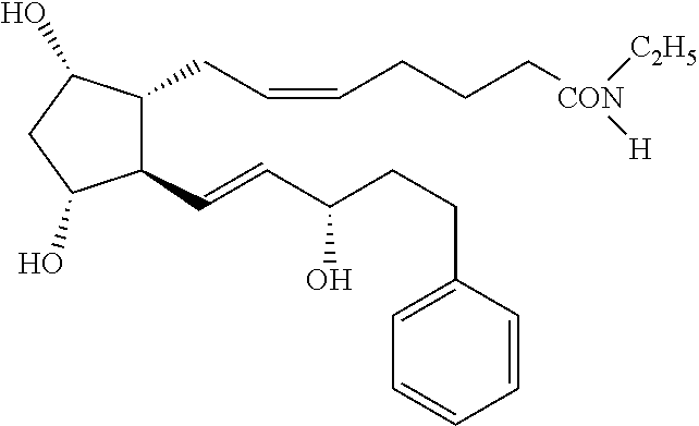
C1(C=CC(CCC2=CC=CC=C2)O)C(CC=CCCC[CON]([C2H5])[H])C(O)CC1O
